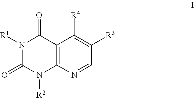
N1([R1])C(=O)N([R2])C2=C(C1=O)C([R4])=C([R3])C=N2
